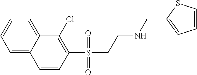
C1=C2C(=CC=C1)C(Cl)=C(S(CCNCC1=CC=CS1)(=O)=O)C=C2
